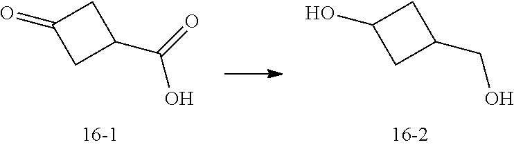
C1(CO)CC(O)C1.C1(C(=O)O)CC(=O)C1
